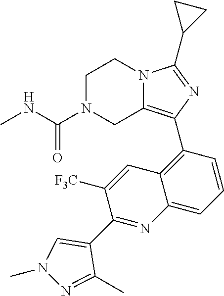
C1N(C(NC)=O)CC2=C(C3=C4C(=CC=C3)N=C(C3=CN(C)N=C3C)C([F3C])=C4)N=C(C3CC3)N2C1
